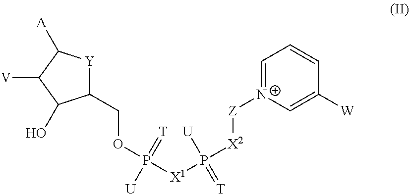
C1(COP([X1]P([U])(=[T])[X2][Z][N+]2=CC=CC([W])=C2)(=[T])[U])[Y]C([A])C([V])C1O
